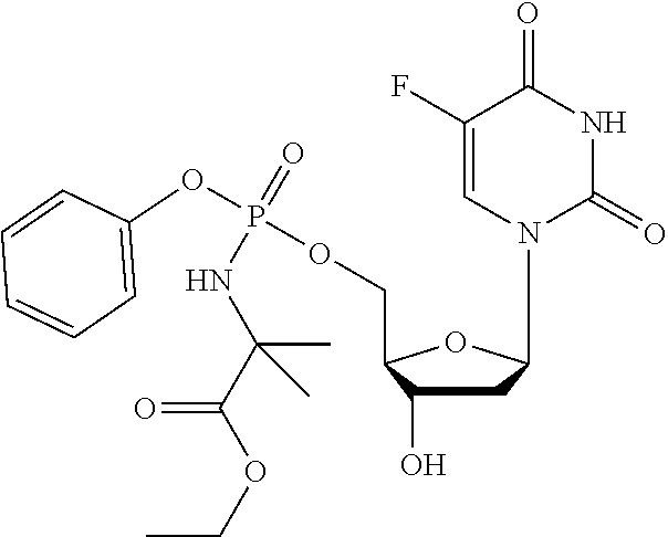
C1(F)=CN(C2CC(O)C(COP(OC3=CC=CC=C3)(NC(C(=O)OCC)(C)C)=O)O2)C(=O)NC1=O
